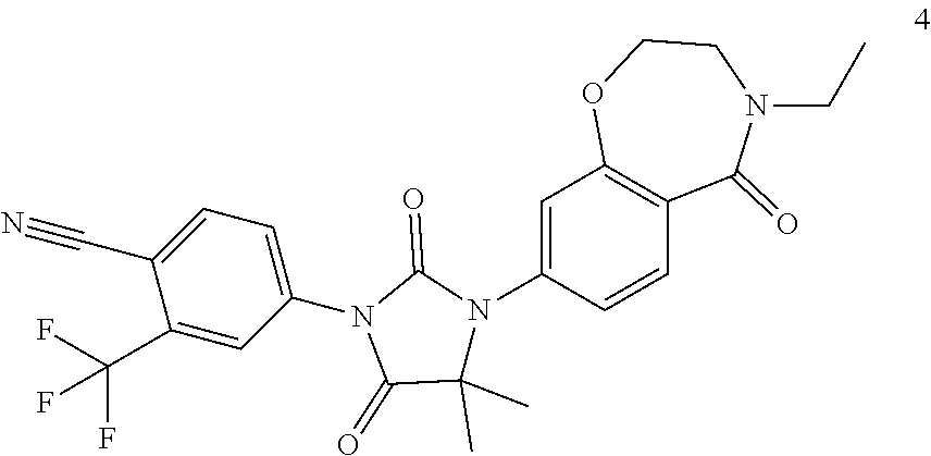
C1(C(F)(F)F)=CC(N2C(=O)C(C)(C)N(C3=CC4=C(C=C3)C(=O)N(CC)CCO4)C2=O)=CC=C1C#N
